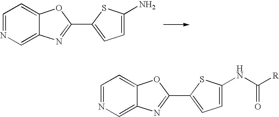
C1=NC=C2C(=C1)OC(C1=CC=C(N)S1)=N2.C1=NC=C2C(=C1)OC(C1=CC=C(NC(=O)[R])S1)=N2
